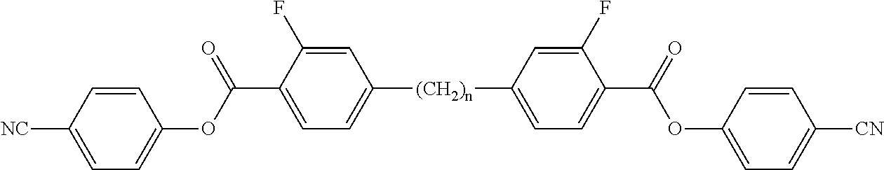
C1=C(F)C(C(=O)OC2=CC=C([NC])C=C2)=CC=C1[(CH2)n]C1=CC=C(C(OC2=CC=C([CN])C=C2)=O)C(F)=C1
